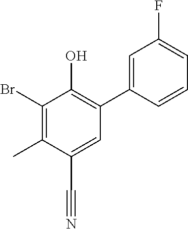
C1=C(C#N)C(C)=C(Br)C(O)=C1C1=CC(F)=CC=C1
